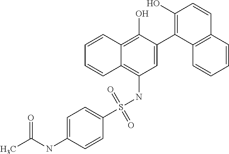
C1=C(C2=C(O)C=CC3=C2C=CC=C3)C(O)=C2C(=C1NS(C1=CC=C(NC(C)=O)C=C1)(=O)=O)C=CC=C2
